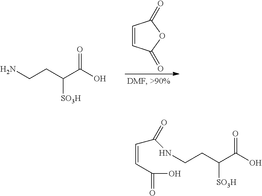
NCCC(C(O)=O)[SO3H].C1=CC(=O)OC1=O.N(CCC(C(O)=O)[SO3H])C(C=CC(O)=O)=O
